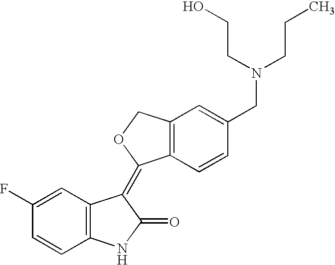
C1(F)=CC2=C(C=C1)NC(=O)C2=C1C2=C(CO1)C=C(CN(CCC)CCO)C=C2
